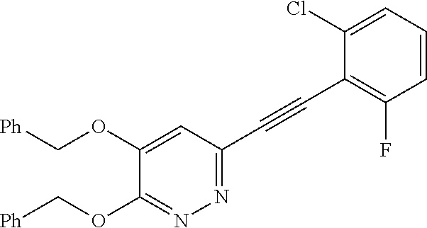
N1=C(C#CC2=C(F)C=CC=C2Cl)C=C(OC[Ph])C(OC[Ph])=N1
